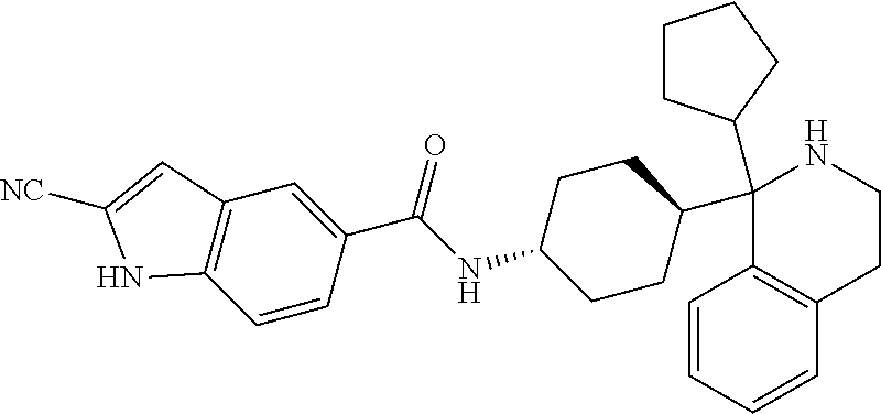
C1(C2CCC(NC(C3=CC4=C(C=C3)NC([NC])=C4)=O)CC2)(C2CCCC2)C2=C(CCN1)C=CC=C2
